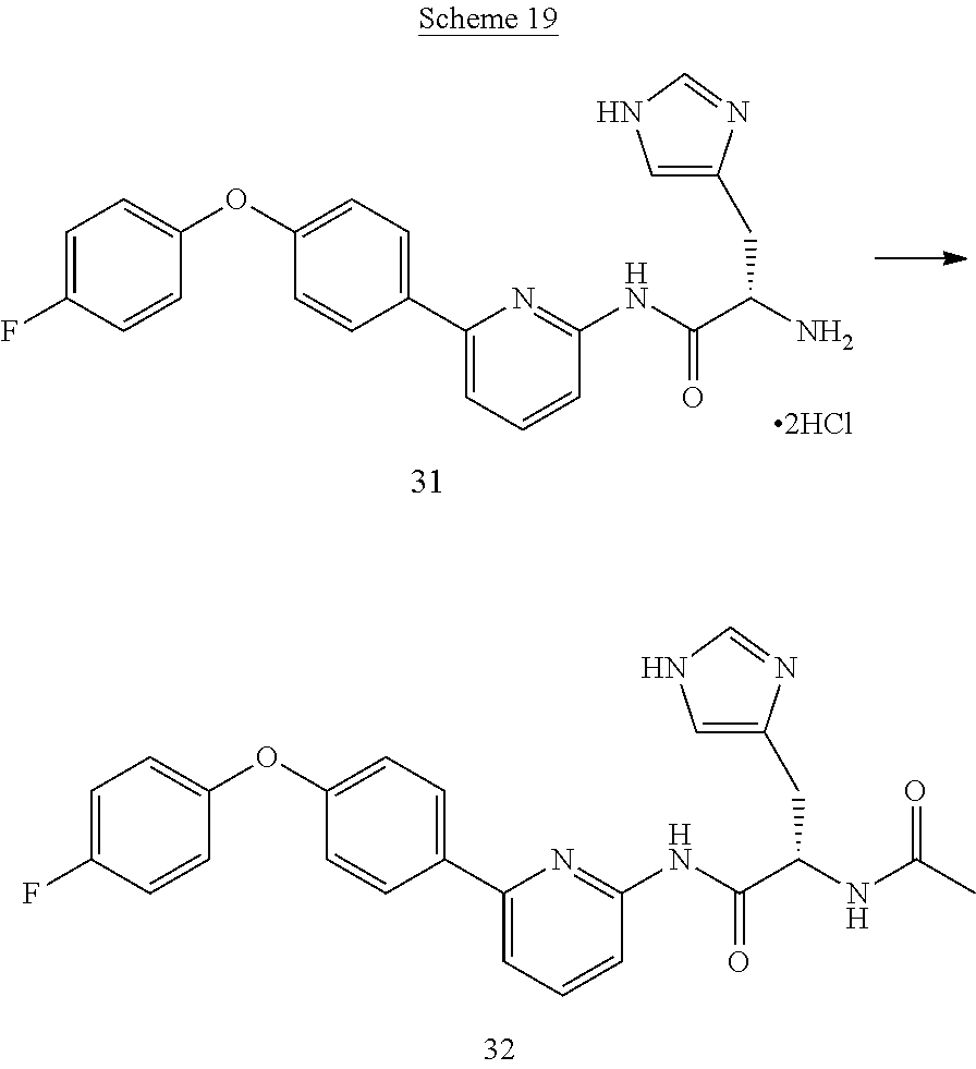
C(C(NC(C)=O)CC1=CNC=N1)(=O)NC1=NC(C2=CC=C(OC3=CC=C(F)C=C3)C=C2)=CC=C1.C(C(N)CC1=CNC=N1)(=O)NC1=NC(C2=CC=C(OC3=CC=C(F)C=C3)C=C2)=CC=C1
